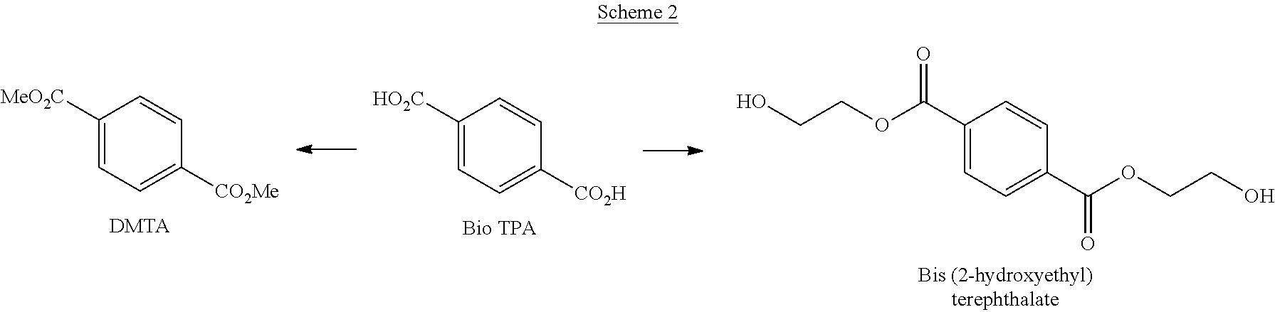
C1([MeO2C])=CC=C([CO2Me])C=C1.[DMTA].C1([HO2C])=CC=C([CO2H])C=C1.C1(C(OCCO)=O)=CC=C(C(OCCO)=O)C=C1
